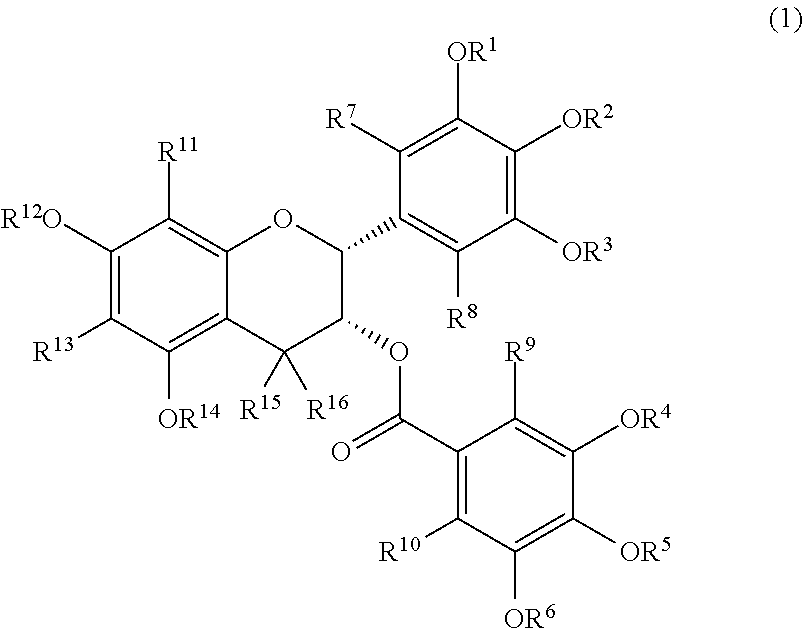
C1([R12O])=C([R13])C([OR14])=C2C(=C1[R11])OC(C1=C([R8])C([OR3])=C([OR2])C([OR1])=C1[R7])C(OC(C1=C([R10])C([OR6])=C([OR5])C([OR4])=C1[R9])=O)C2([R15])[R16]
